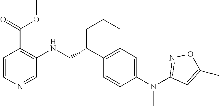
C1=CC(N(C2=NOC(C)=C2)C)=CC2=C1C(CNC1=C(C(OC)=O)C=CN=C1)CCC2
